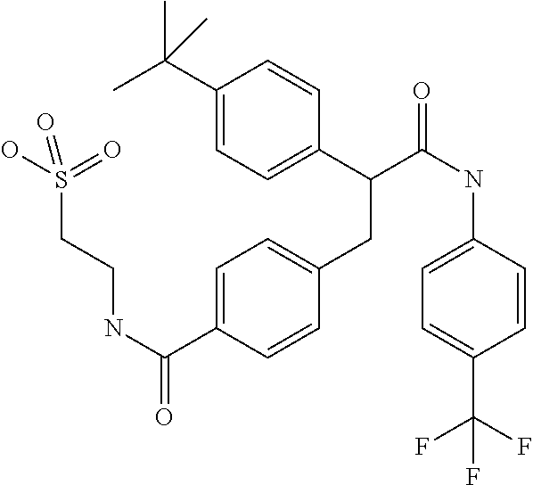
C1=C(C(NCCS(O)(=O)=O)=O)C=CC(CC(C2=CC=C(C(C)(C)C)C=C2)C(NC2=CC=C(C(F)(F)F)C=C2)=O)=C1
